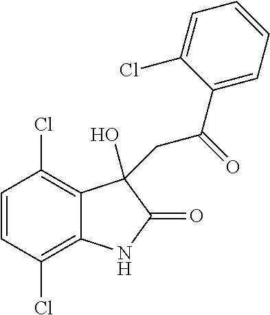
C1=CC(Cl)=C2C(=C1Cl)C(O)(CC(C1=CC=CC=C1Cl)=O)C(=O)N2
